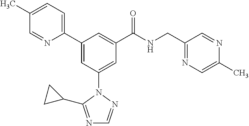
C1(C2=CC(N3N=CN=C3C3CC3)=CC(C(NCC3=NC=C(C)N=C3)=O)=C2)=CC=C(C)C=N1
